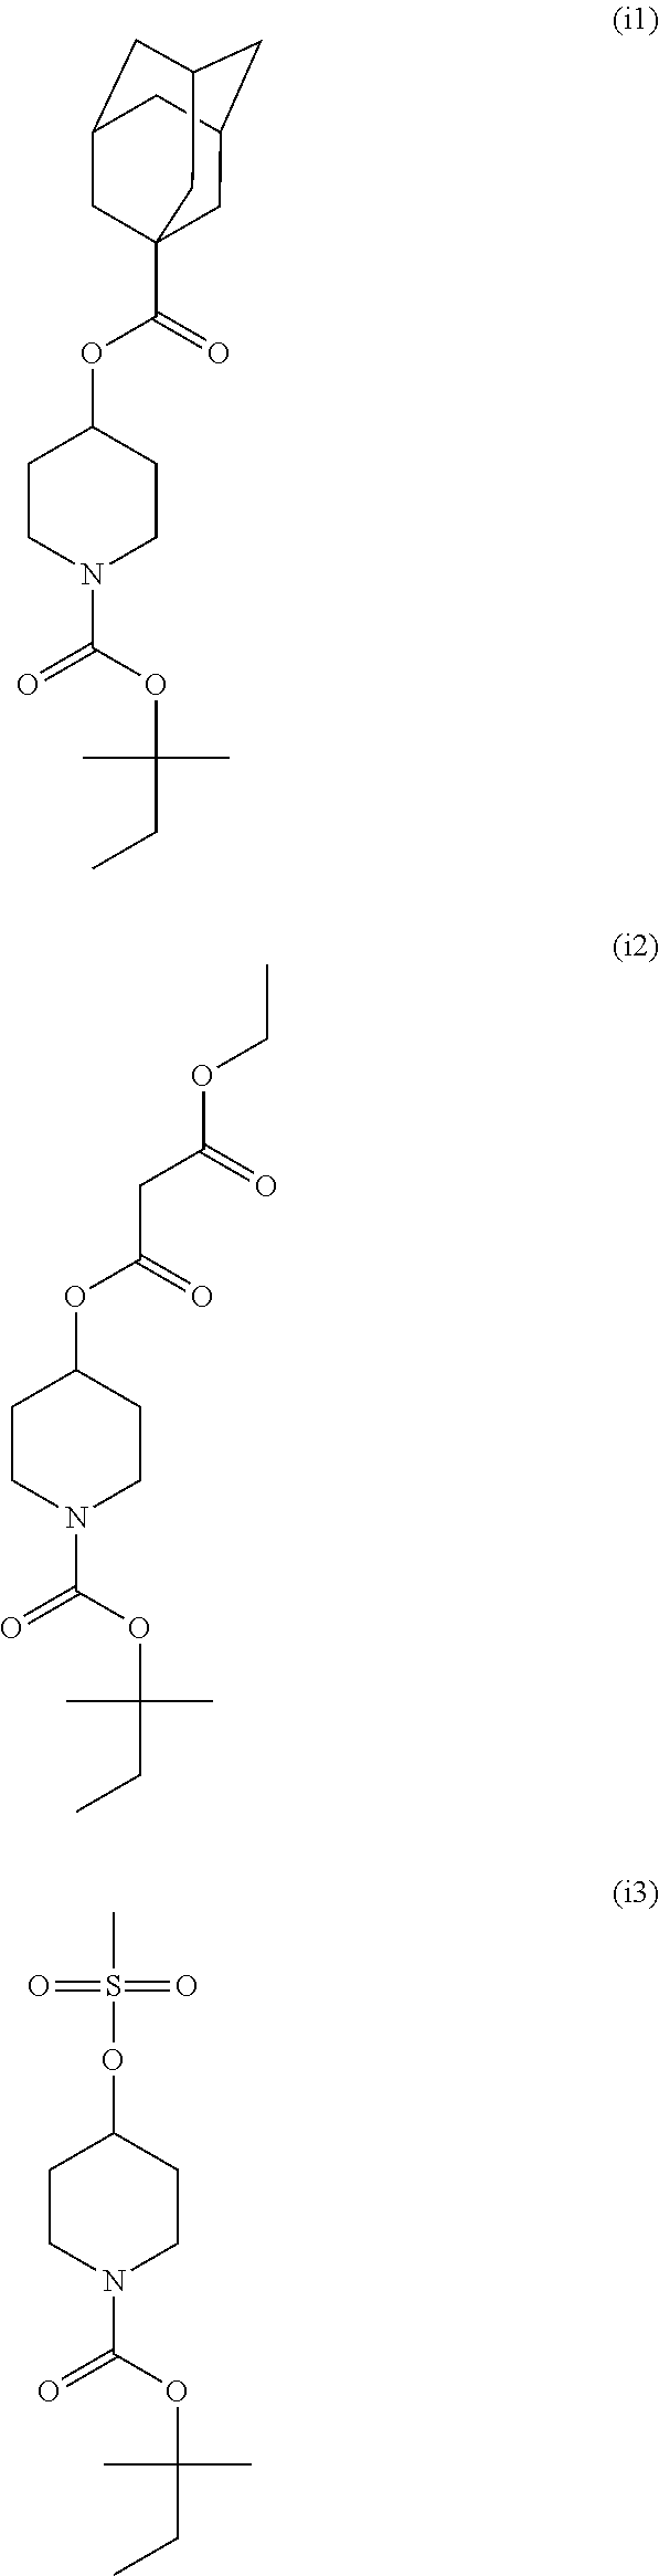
C1C2CC3CC(CC1(C(=O)OC1CCN(C(OC(C)(C)CC)=O)CC1)C3)C2.C(C(=O)OC1CCN(C(OC(C)(C)CC)=O)CC1)C(=O)OCC.O(C1CCN(C(OC(C)(C)CC)=O)CC1)S(=O)(=O)C
